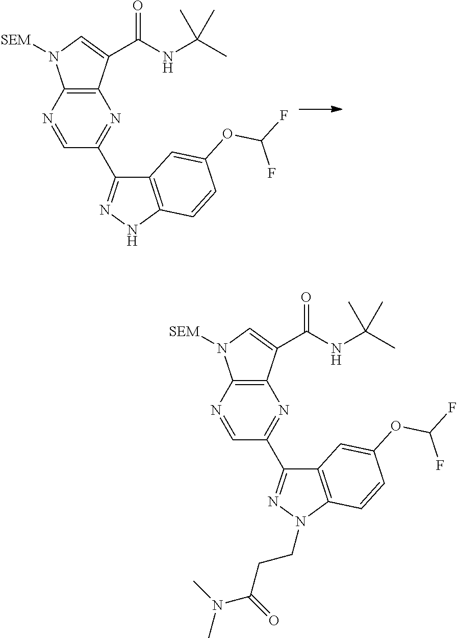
C12=C(C(C(NC(C)(C)C)=O)=CN1[SEM])N=C(C1=NNC3=C1C=C(OC(F)F)C=C3)C=N2.C12=C(C(C(NC(C)(C)C)=O)=CN1[SEM])N=C(C1=NN(CCC(N(C)C)=O)C3=C1C=C(OC(F)F)C=C3)C=N2
